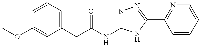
C1(CC(NC2=NN=C(C3=NC=CC=C3)N2)=O)=CC=CC(OC)=C1
